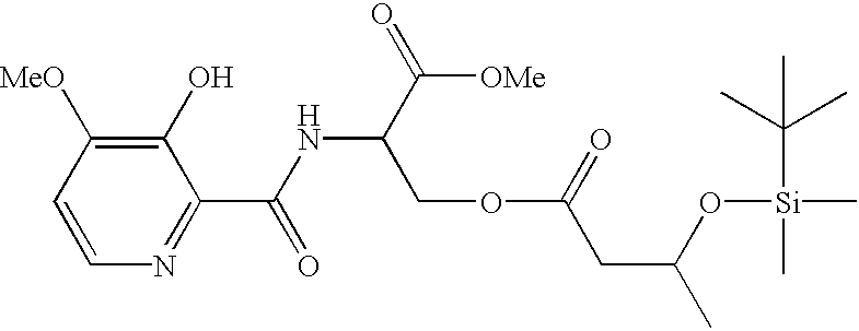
C1(O)=C([MeO])C=CN=C1C(NC(C(=O)[OMe])COC(CC(C)O[Si](C)(C(C)(C)C)C)=O)=O
